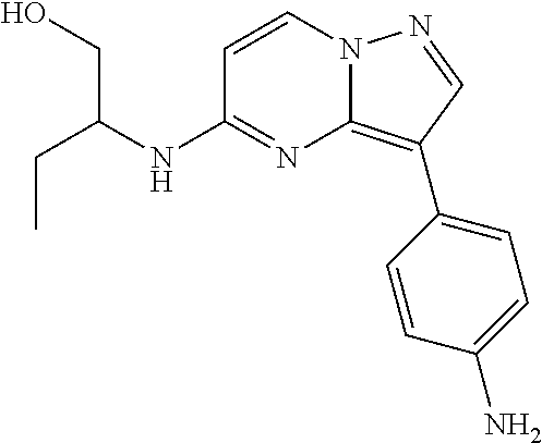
CCC(CO)NC1=NC2=C(C3=CC=C(N)C=C3)C=NN2C=C1
